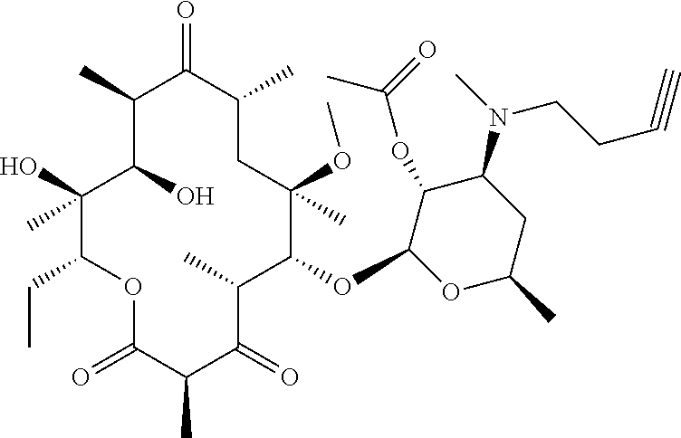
C1(O)C(O)(C)C(CC)OC(=O)C(C)C(=O)C(C)C(OC2C(OC(C)=O)C(N(C)CCC#C)CC(C)O2)C(OC)(C)CC(C)C(=O)C1C
